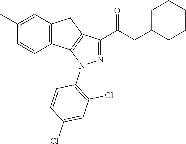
N1=C(C(CC2CCCCC2)=O)C2=C(N1C1=C(Cl)C=C(Cl)C=C1)C1=C(C2)C=C(C)C=C1
